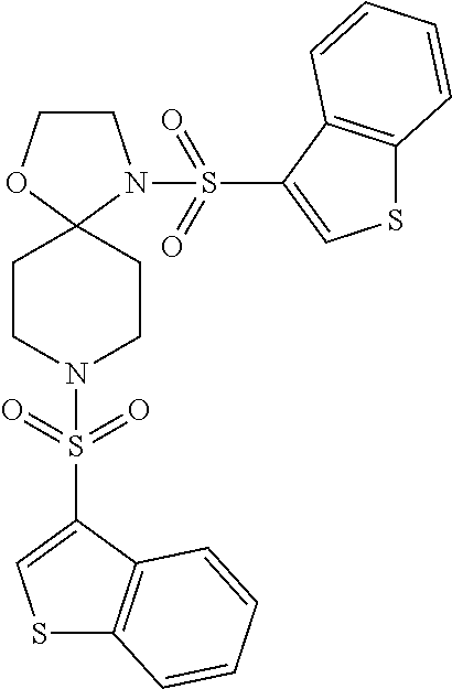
C1COC2(N1S(=O)(=O)C1=CSC3=C1C=CC=C3)CCN(S(=O)(=O)C1=CSC3=C1C=CC=C3)CC2
